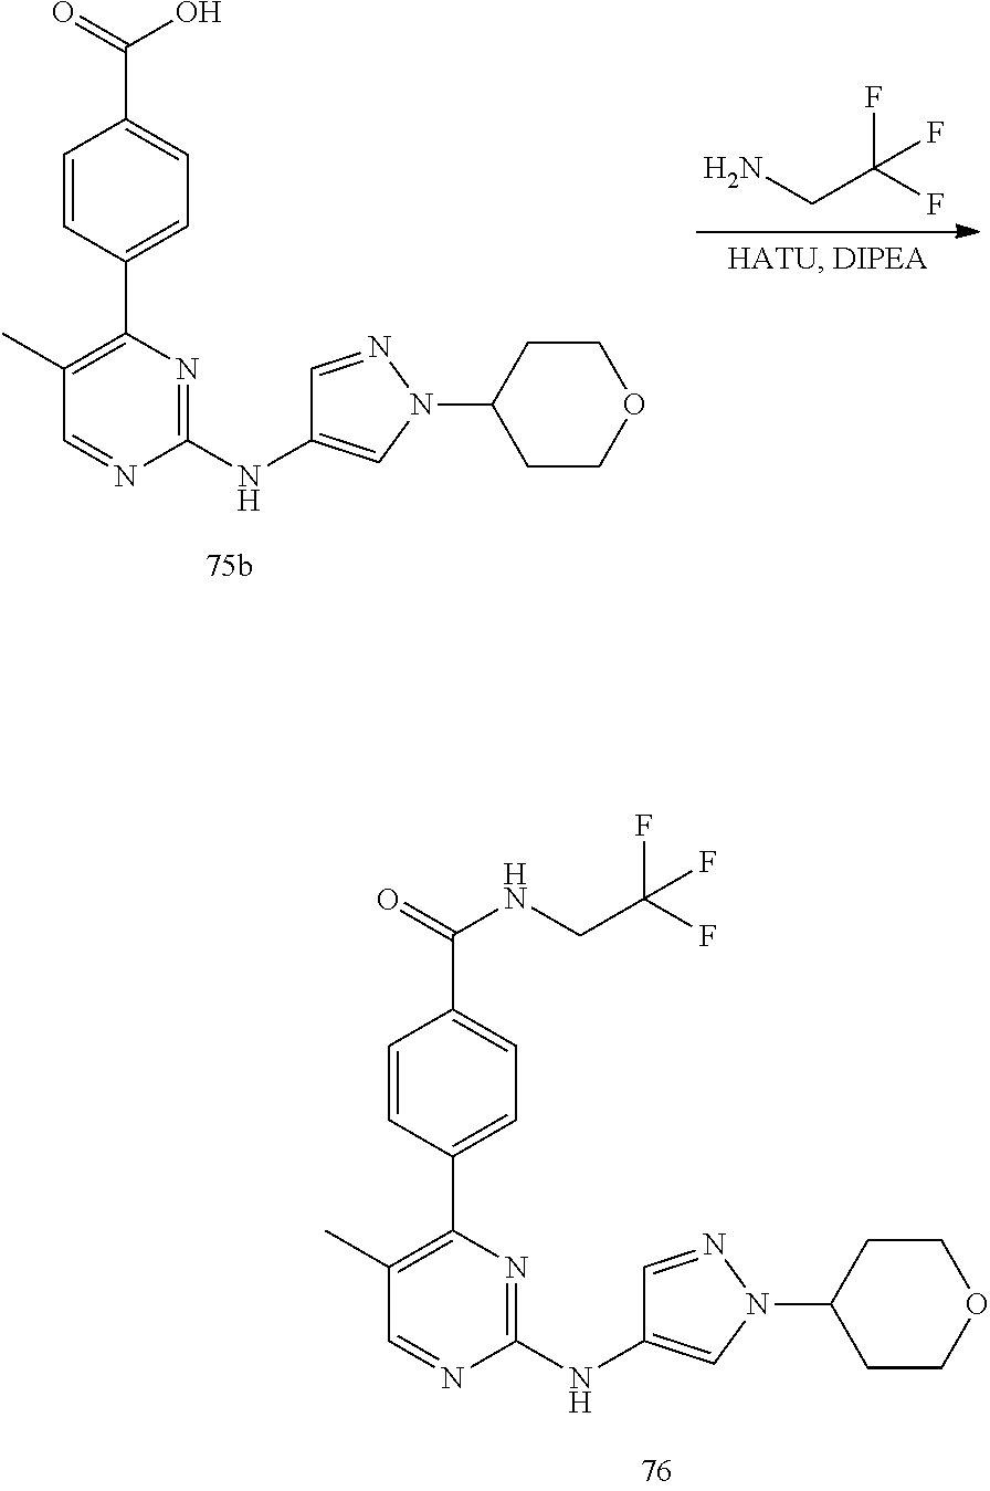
C1=NN(C2CCOCC2)C=C1NC1=NC(C2=CC=C(C(=O)O)C=C2)=C(C)C=N1.C(N)C(F)(F)F.C1=NN(C2CCOCC2)C=C1NC1=NC(C2=CC=C(C(=O)NCC(F)(F)F)C=C2)=C(C)C=N1
